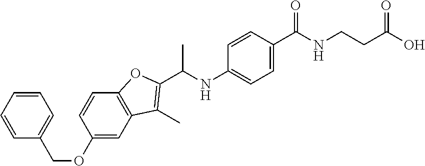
C1=CC=CC(COC2=CC3=C(C=C2)OC(C(NC2=CC=C(C(NCCC(O)=O)=O)C=C2)C)=C3C)=C1
